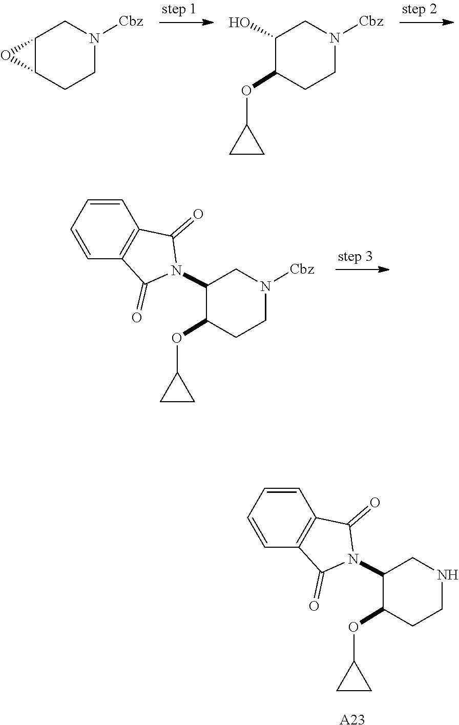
C1=CC2=C(C=C1)C(=O)N(C1C(OC3CC3)CCNC1)C2=O.[A23].C12C(CCN([Cbz])C1)O2.C1(O)C(OC2CC2)CCN([Cbz])C1.C1=CC2=C(C=C1)C(=O)N(C1C(OC3CC3)CCN([Cbz])C1)C2=O
